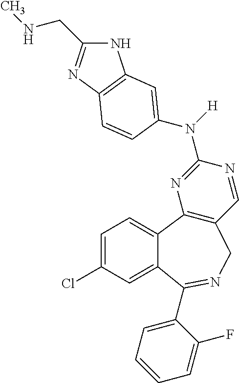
N([H])(C1=NC2=C(C=N1)CN=C(C1=CC=CC=C1F)C1=CC(Cl)=CC=C21)C1=CC2=C(N=C(CNC)N2)C=C1
